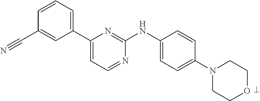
C1(C2=CC=NC(NC3=CC=C(N4CCOCC4)C=C3)=N2)=CC=CC(C#N)=C1
